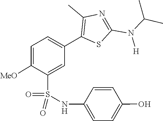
CC(C)N(C1=NC(C)=C(C2=CC=C([MeO])C(S(=O)(NC3=CC=C(O)C=C3)=O)=C2)S1)[H]
